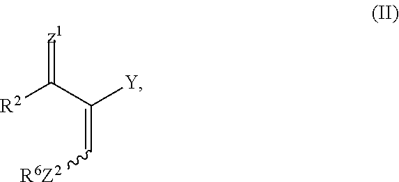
[R2]C(C([Y])=C[R6Z2])=[z1]
